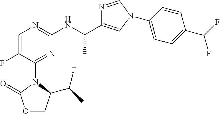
O1CC(C(F)C)N(C2=NC(NC(C)C3=CN(C4=CC=C(C(F)F)C=C4)C=N3)=NC=C2F)C1=O
